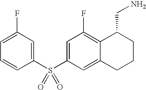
C1(S(C2=CC(F)=C3C(=C2)CCCC3CN)(=O)=O)=CC(F)=CC=C1
